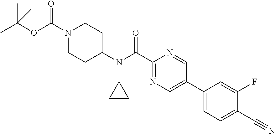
N1(C(OC(C)(C)C)=O)CCC(N(C(C2=NC=C(C3=CC=C(C#N)C(F)=C3)C=N2)=O)C2CC2)CC1
